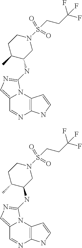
C12=C(N3C(=CN=C3NC3CN(S(CCC(F)(F)F)(=O)=O)CCC3C)C=N1)C=CN2.C12=C(N3C(=CN=C3NC3CN(S(CCC(F)(F)F)(=O)=O)CCC3C)C=N1)C=CN2
